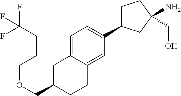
C(OCC1CC2=CC=C(C3CCC(N)(CO)C3)C=C2CC1)CCC(F)(F)F
